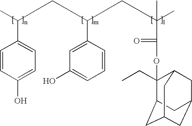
C1=CC(O)=CC=C1C(C)CC(C1=CC(O)=CC=C1)CC(C)(C(=O)OC1(CC)C2CC3CC(CC1C3)C2)C
